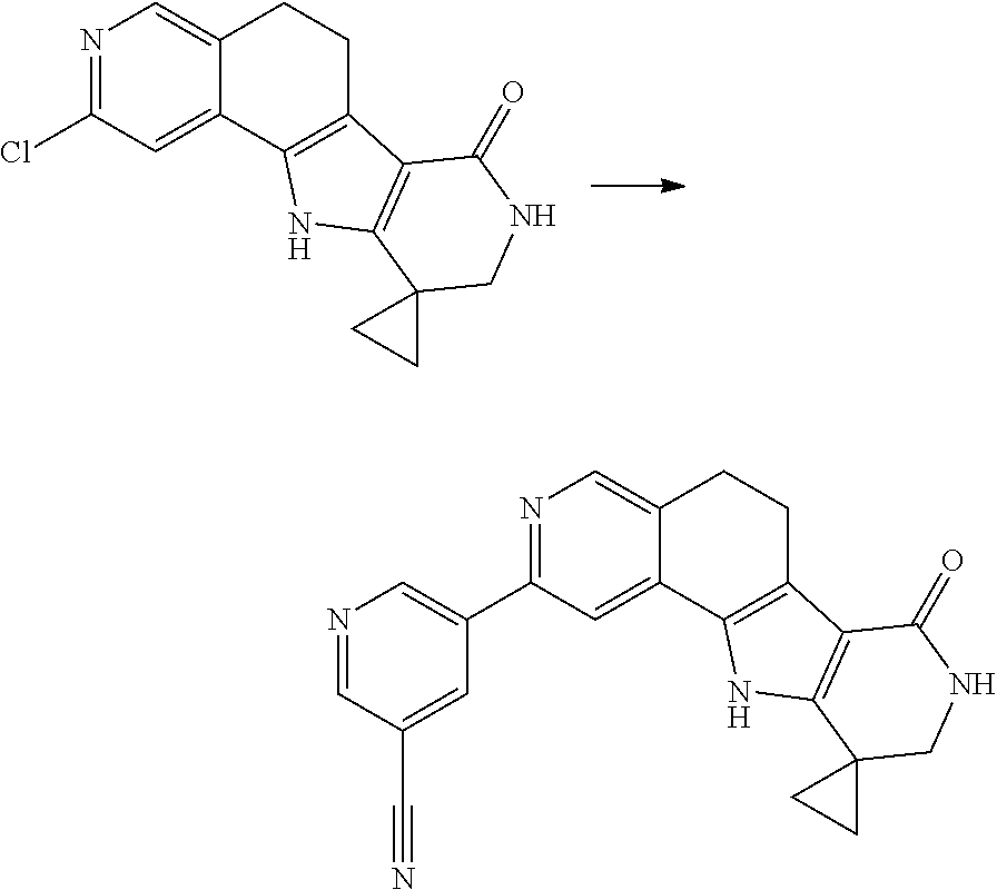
N1=C(Cl)C=C2C(=C1)CCC1=C2NC2=C1C(=O)NCC21CC1.N1=C(C2=CN=CC(C#N)=C2)C=C2C(=C1)CCC1=C2NC2=C1C(=O)NCC21CC1
